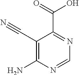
C1(C#N)=C(N)N=CN=C1C(=O)O
